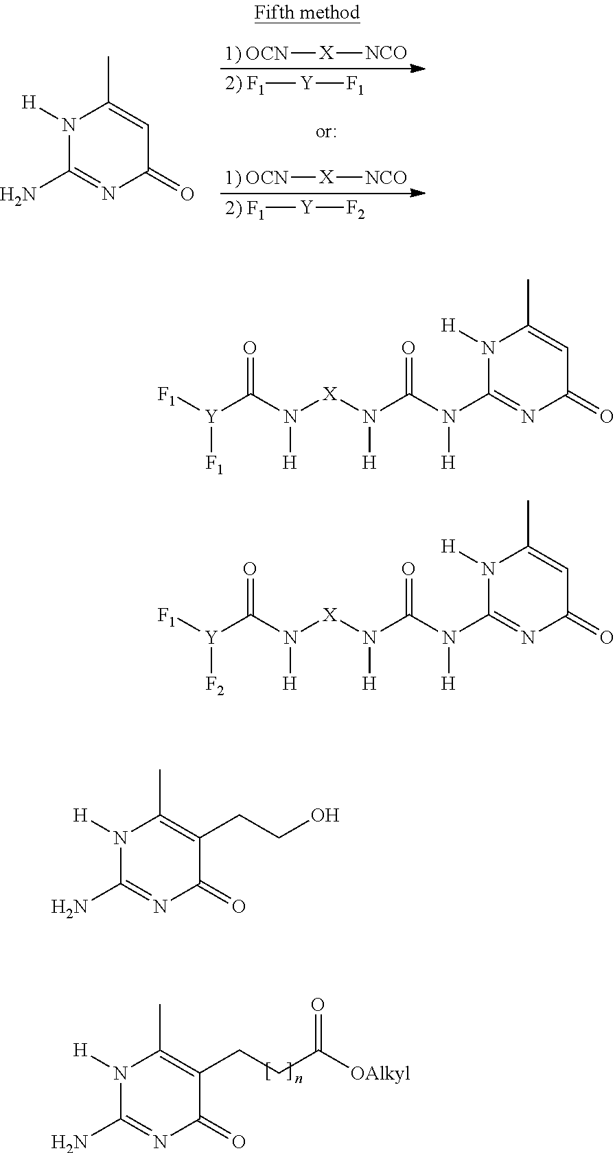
N1([H])C(N)=NC(=O)C=C1C.[1) OCN][X][NCO].[2) F1][Y][F1].[1) OCN][X][NCO].[2) F1][Y][F2].N([X]N(C(N(C1=NC(=O)C=C(C)N1[H])[H])=O)[H])(C([Y]([F1])[F1])=O)[H].N([X]N(C(N(C1=NC(=O)C=C(C)N1[H])[H])=O)[H])(C([Y]([F1])[F2])=O)[H].N1([H])C(N)=NC(=O)C(CCC([OAlkyl])=O)=C1C.N1([H])C(N)=NC(=O)C(CCO)=C1C
